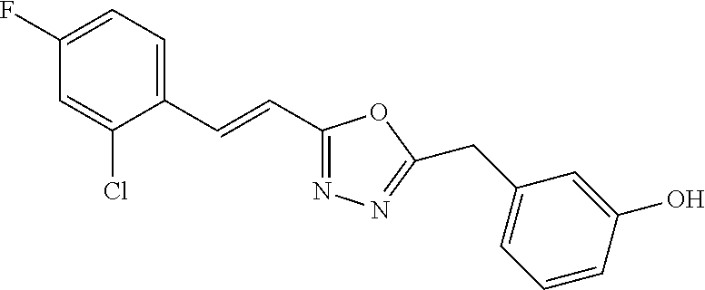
C1(F)=CC=C(C=CC2=NN=C(CC3=CC=CC(O)=C3)O2)C(Cl)=C1
